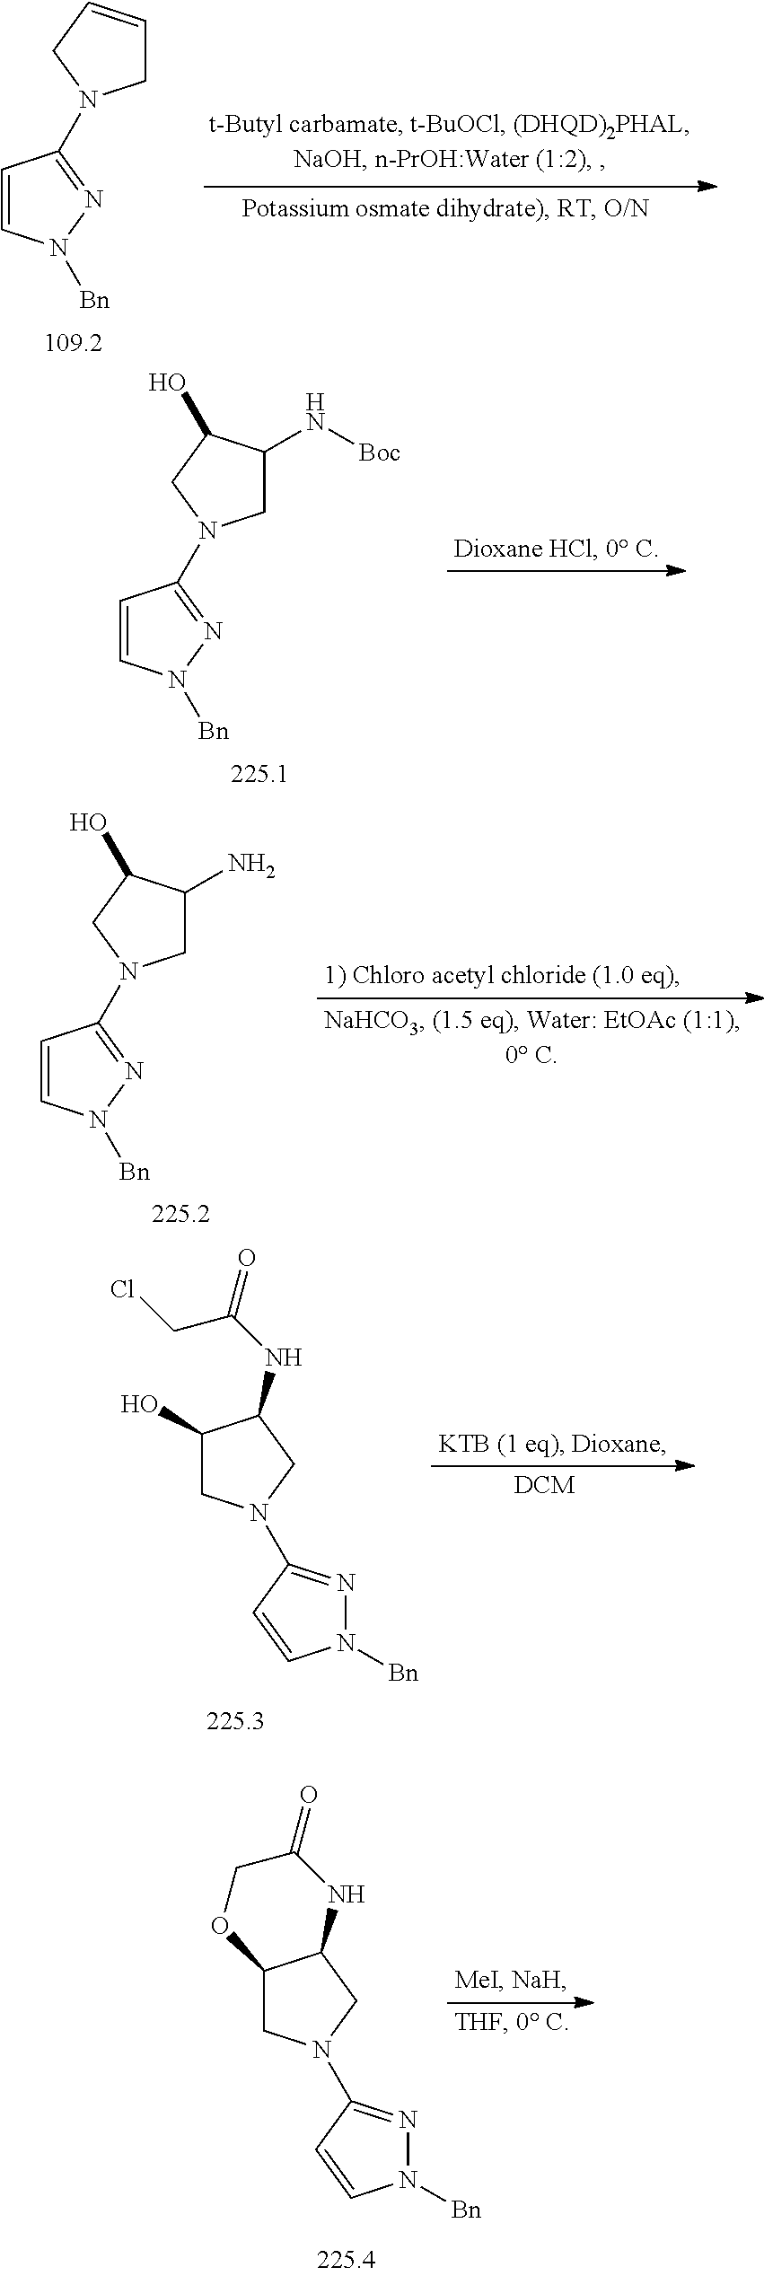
C1=CN([Bn])N=C1N1CC=CC1.C1=CN([Bn])N=C1N1CC(N[Boc])C(O)C1.C1=CN([Bn])N=C1N1CC(N)C(O)C1.N1=C(N2CC(O)C(NC(=O)CCl)C2)C=CN1[Bn].N1=C(N2CC3C(C2)NC(=O)CO3)C=CN1[Bn]
